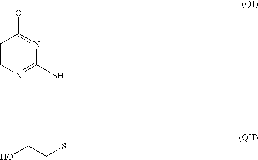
C1=CN=C(S)N=C1O.OCCS
